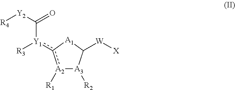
[A2]1([R1])c([Y1](C(=O)[Y2][R4])[R3])[A1]C([W][X])[A3]1[R2]
